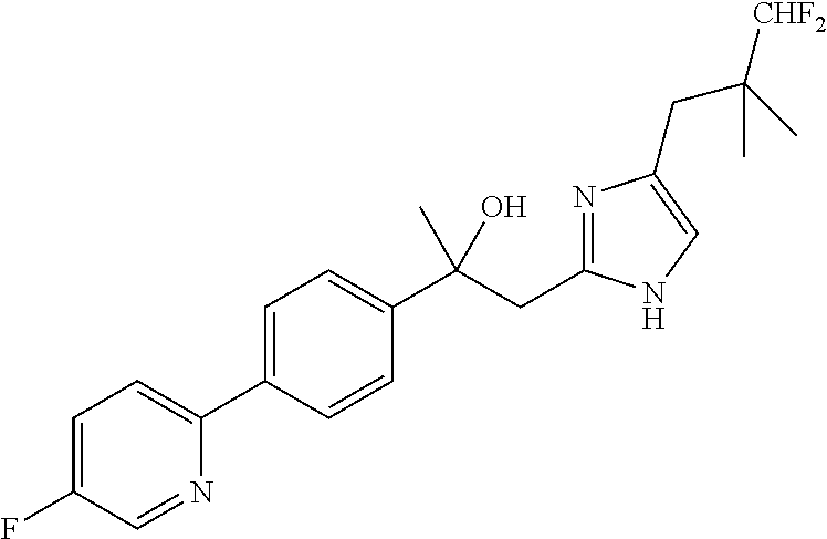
C1=C(C2=CC=C(F)C=N2)C=CC(C(CC2=NC(CC([CHF2])(C)C)=CN2)(C)O)=C1
